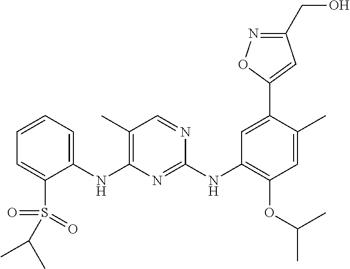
C1(NC2=C(C)C=NC(NC3=C(OC(C)C)C=C(C)C(C4=CC(CO)=NO4)=C3)=N2)=CC=CC=C1S(=O)(=O)C(C)C
